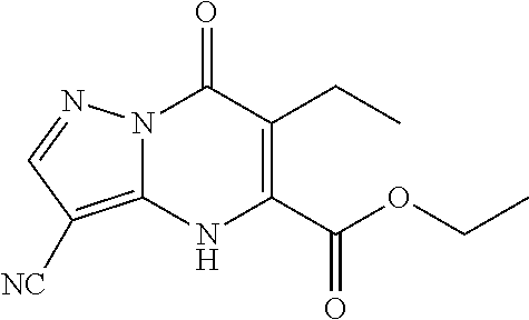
C1(CC)=C(C(OCC)=O)NC2=C([NC])C=NN2C1=O
